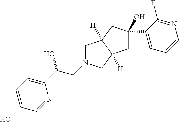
C1N(CC(C2=CC=C(O)C=N2)O)CC2([H])C1([H])CC(C1=CC=CN=C1F)(O)C2
